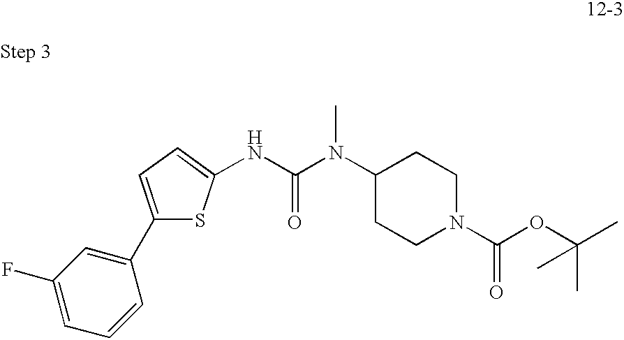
N(C(N(C1CCN(C(OC(C)(C)C)=O)CC1)C)=O)C1=CC=C(C2=CC(F)=CC=C2)S1
